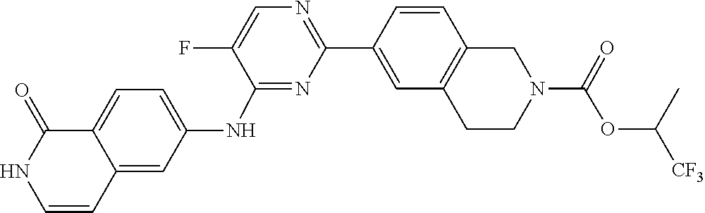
C1(F)=CN=C(C2=CC3=C(C=C2)CN(C(OC([CF3])C)=O)CC3)N=C1NC1=CC=C2C(=C1)C=CNC2=O
